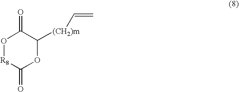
O1[R8]C(=O)OC([(CH2)m]C=C)C1=O
